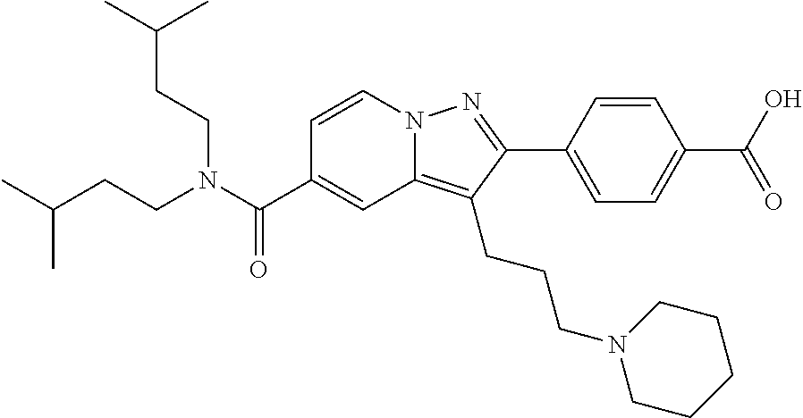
C1=CN2C(=C(CCCN3CCCCC3)C(C3=CC=C(C(O)=O)C=C3)=N2)C=C1C(N(CCC(C)C)CCC(C)C)=O
